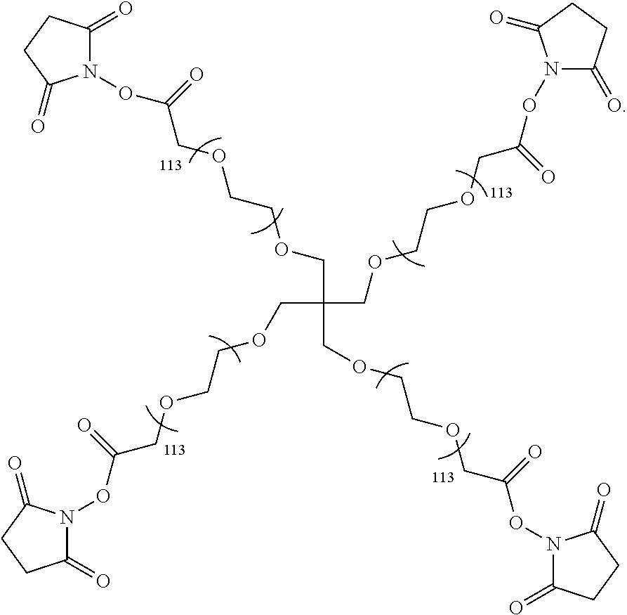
N1(OC(COCCOCC(COCCOCC(ON2C(=O)CCC2=O)=O)(COCCOCC(ON2C(=O)CCC2=O)=O)COCCOCC(ON2C(=O)CCC2=O)=O)=O)C(=O)CCC1=O
